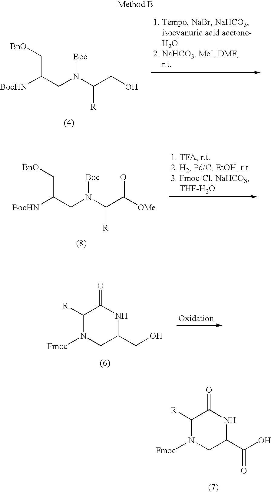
[R]C1N([Fmoc])CC(CO)NC1=O.[R]C1N([Fmoc])CC(C(O)=O)NC1=O.[BnO]CC(CN(C([R])CO)[Boc])[BocHN].[BnO]CC(CN(C([R])C([OMe])=O)[Boc])[BocHN]
